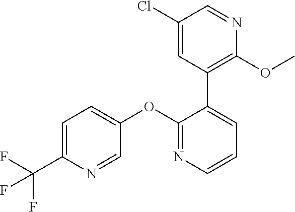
C1=C(C(F)(F)F)N=CC(OC2=NC=CC=C2C2=C(OC)N=CC(Cl)=C2)=C1
